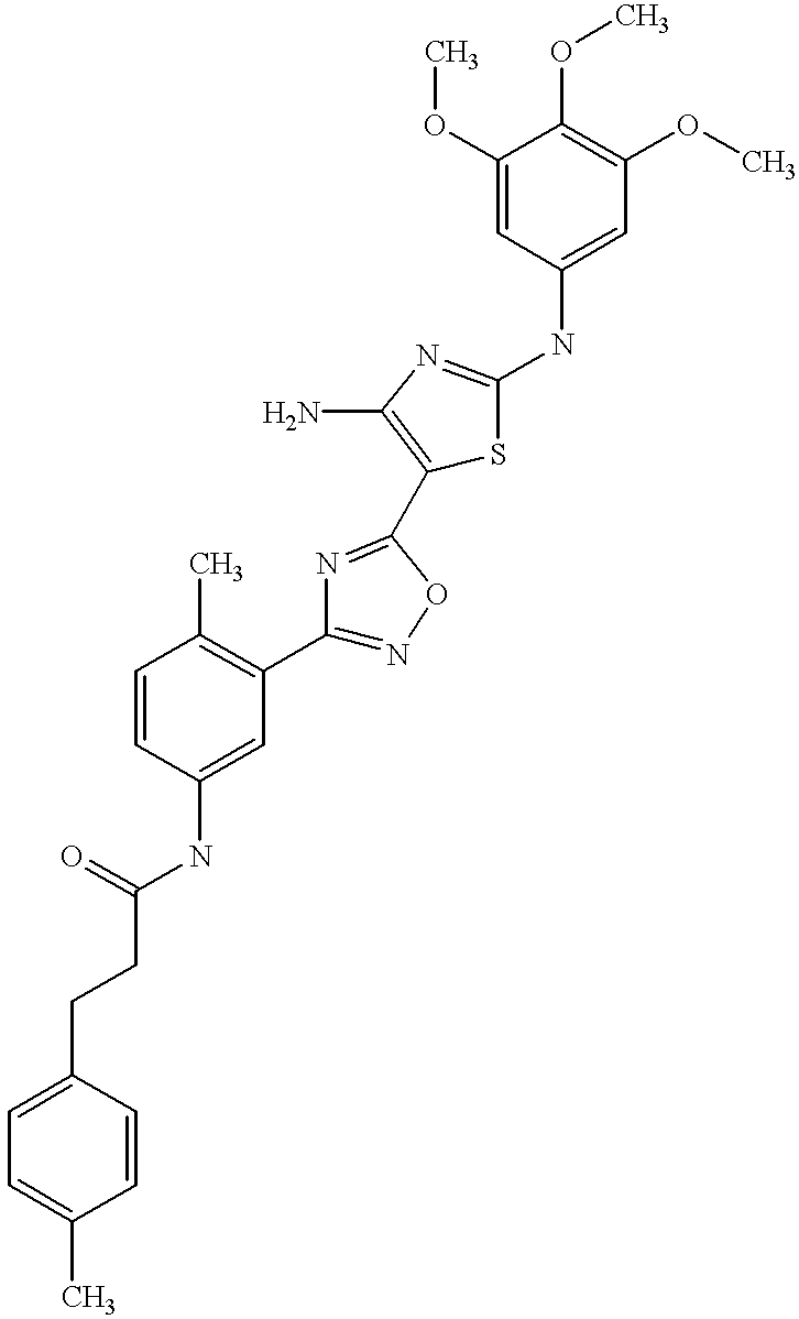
C(C(=O)NC1=CC(C2=NOC(C3=C(N)N=C(NC4=CC(OC)=C(OC)C(OC)=C4)S3)=N2)=C(C)C=C1)CC1=CC=C(C)C=C1
